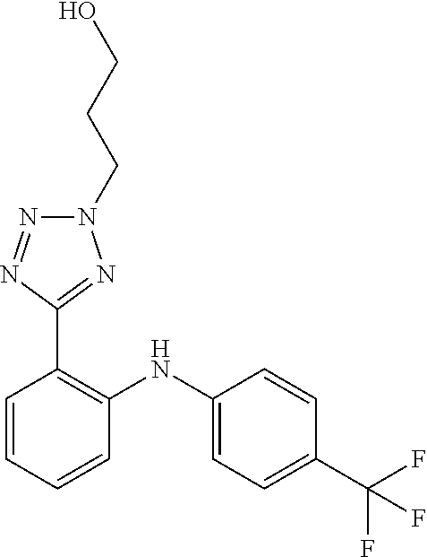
C1=CC(C(F)(F)F)=CC=C1NC1=C(C2=NN(CCCO)N=N2)C=CC=C1
